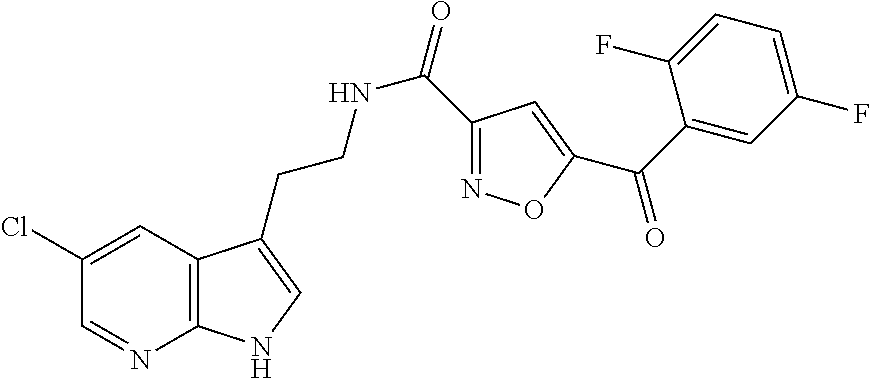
C12=C(C=C(Cl)C=N1)C(CCNC(=O)C1=NOC(C(C3=CC(F)=CC=C3F)=O)=C1)=CN2
